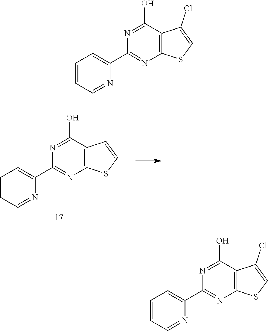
C12=C(C(O)=NC(C3=CC=CC=N3)=N1)C=CS2.C12=C(C(O)=NC(C3=CC=CC=N3)=N1)C(Cl)=CS2.C12=C(C(O)=NC(C3=CC=CC=N3)=N1)C(Cl)=CS2
